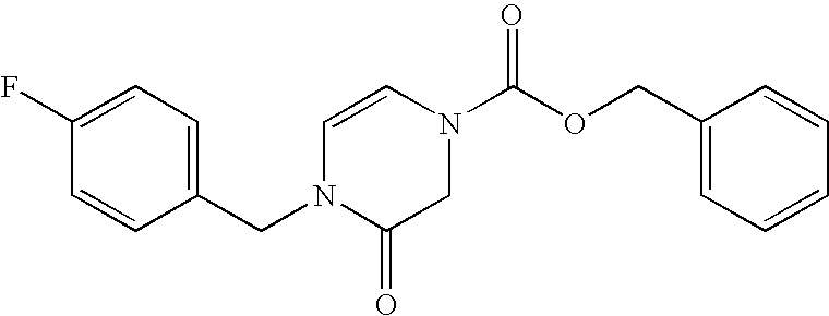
C1=C(CN2C=CN(C(OCC3=CC=CC=C3)=O)CC2=O)C=CC(F)=C1
